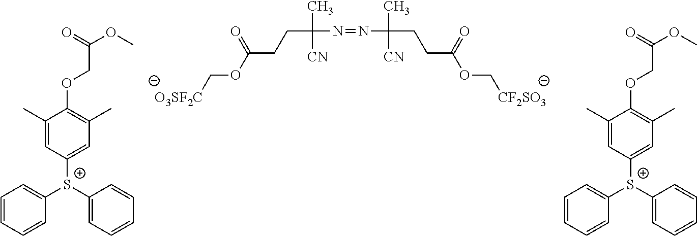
C(C(N=NC(CCC(OC[CF2SO3])=O)(C)[CN])(C)[CN])CC(OC[O3SF2C])=O.C1=CC=CC([S+](C2=CC=CC=C2)C2=CC(C)=C(OCC(OC)=O)C(C)=C2)=C1.C1=CC=CC([S+](C2=CC=CC=C2)C2=CC(C)=C(OCC(OC)=O)C(C)=C2)=C1
